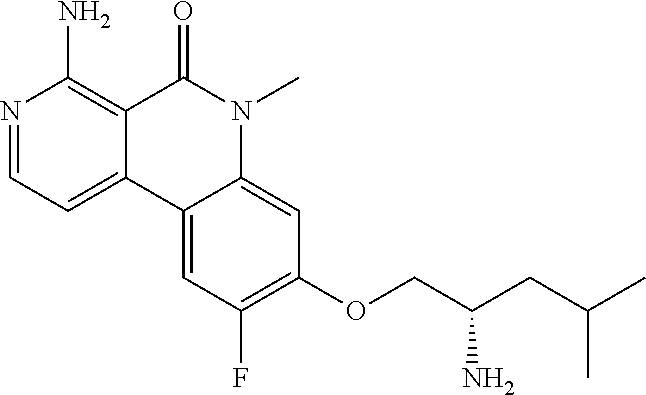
N1=CC=C2C(=C1N)C(=O)N(C)C1=CC(OCC(CC(C)C)N)=C(F)C=C21
